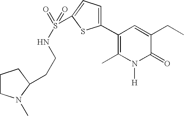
C1(C2=CC=C(S(=O)(=O)NCCC3CCCN3C)S2)=C(C)N([H])C(=O)C(CC)=C1
